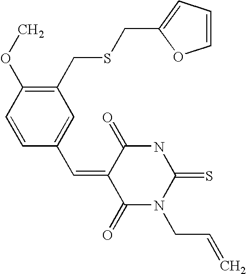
C1=CC=C(CSCC2=C(OC)C=CC(C=C3C(=O)N(CC=C)C(=S)NC3=O)=C2)O1
